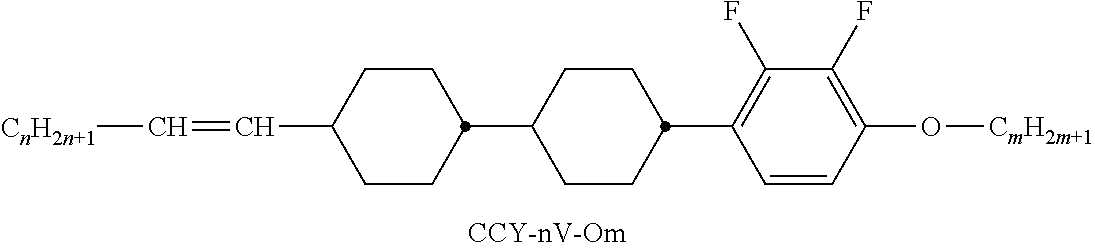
C1(C2CCC(C=C[CnH2n+1])CC2)CCC(C2=C(F)C(F)=C(O[CmH2m+1])C=C2)CC1
